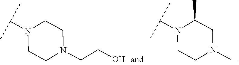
N1(C(C)C)CCN(C)CC1C.N1(C(C)C)CCN(CCO)CC1
